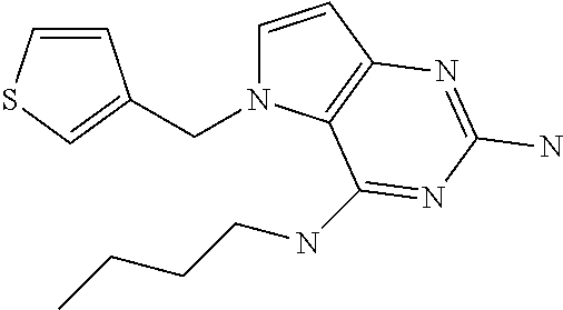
C1=CC2=C(N1CC1=CSC=C1)C(NCCCC)=NC(N)=N2
